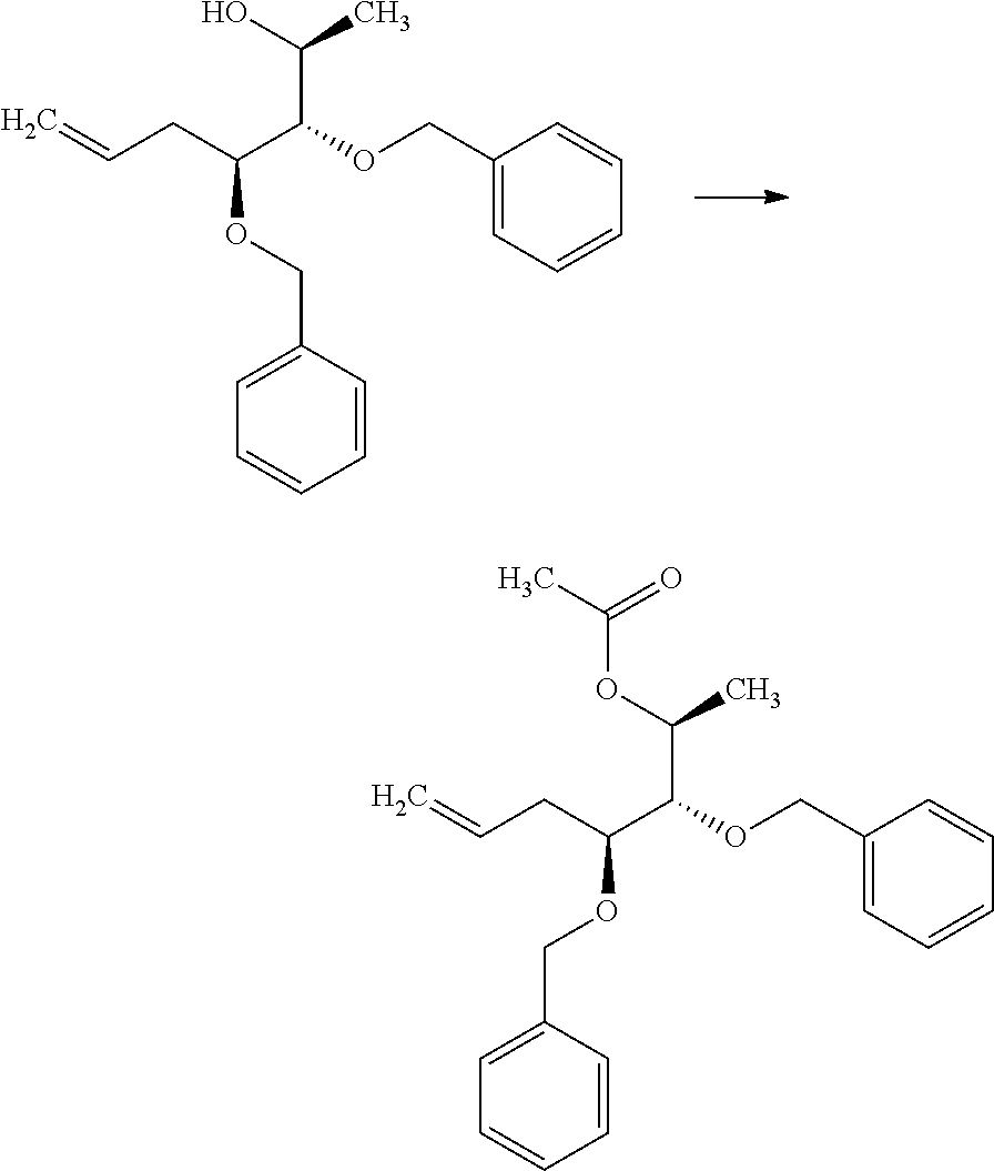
C1=CC=CC(COC(C(C(O)C)OCC2=CC=CC=C2)CC=C)=C1.C1=CC=CC(COC(C(C(OC(=O)C)C)OCC2=CC=CC=C2)CC=C)=C1
